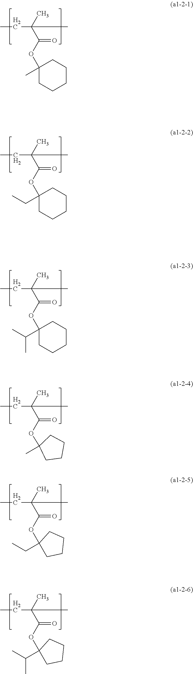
C(C(C)(C(=O)OC1(C)CCCCC1)C)C.C(C(C)(C(=O)OC1(CC)CCCCC1)C)C.C(C(C)(C(=O)OC1(C(C)C)CCCCC1)C)C.C(C(C)(C(=O)OC1(C)CCCC1)C)C.C(C(C)(C(=O)OC1(CC)CCCC1)C)C.C(C(C)(C(=O)OC1(C(C)C)CCCC1)C)C
